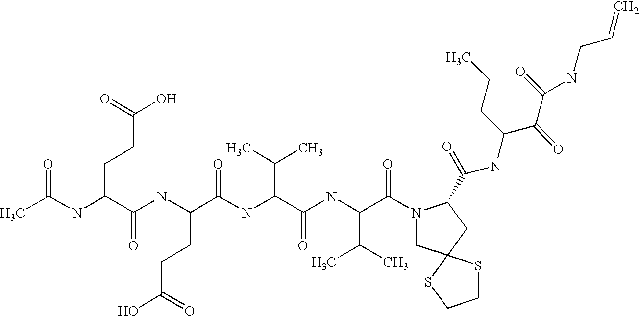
CC(NC(CCC(=O)O)C(NC(C(NC(C(NC(C(=O)N1CC2(CC1C(=O)NC(CCC)C(C(NCC=C)=O)=O)SCCS2)C(C)C)=O)C(C)C)=O)CCC(O)=O)=O)=O
